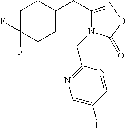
C1C(F)(F)CCC(CC2=NOC(=O)N2CC2=NC=C(F)C=N2)C1
